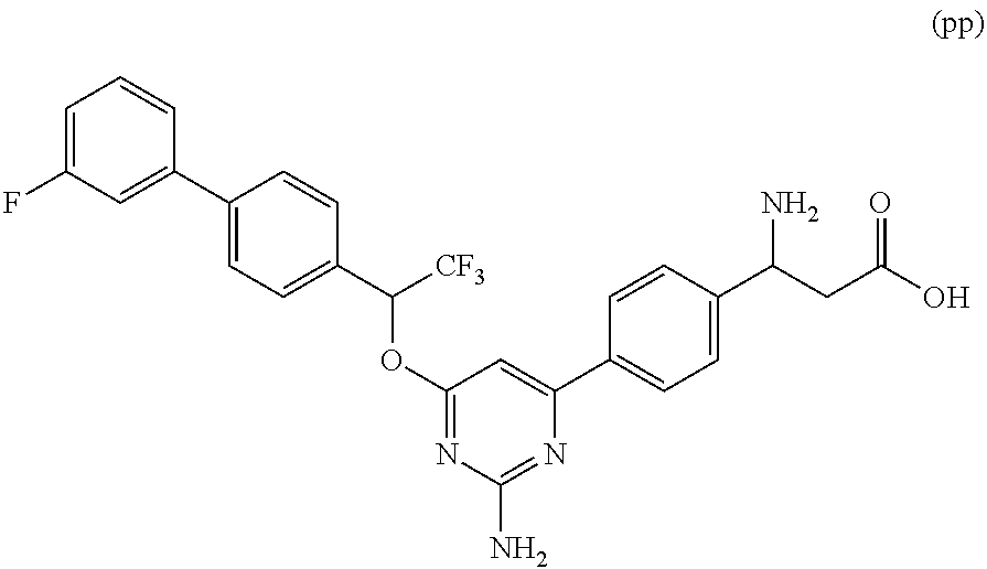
C1=C(F)C=C(C2=CC=C(C([CF3])OC3=NC(N)=NC(C4=CC=C(C(N)CC(O)=O)C=C4)=C3)C=C2)C=C1
